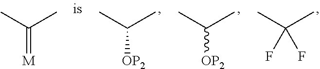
C(C)(C)[OP2].C(C)(C)(F)F.C(C)(C)[OP2].C(C)(C)=[M]
